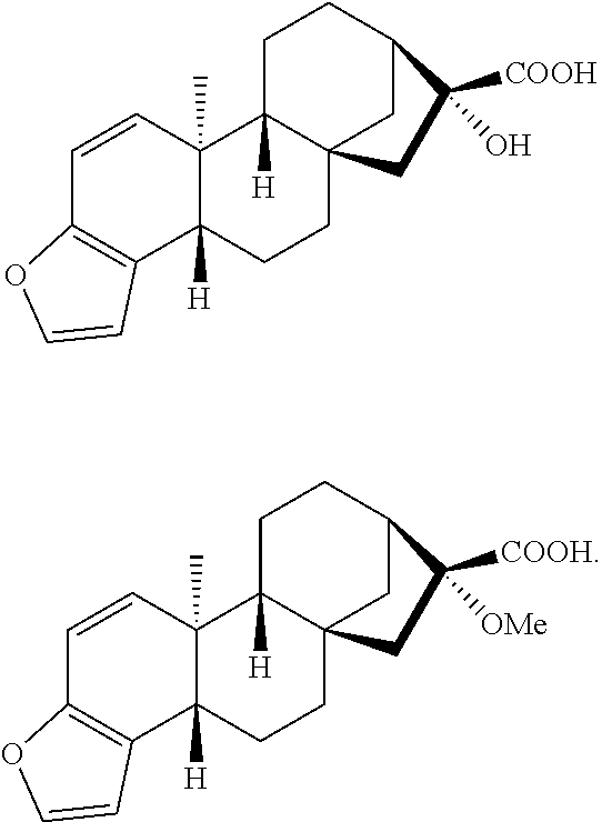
C1=CC2(C)C([H])(C3=C1OC=C3)CCC13C2([H])CCC(C1)C(O)([COOH])C3.C1=CC2(C)C([H])(C3=C1OC=C3)CCC13C2([H])CCC(C1)C([OMe])([COOH])C3
